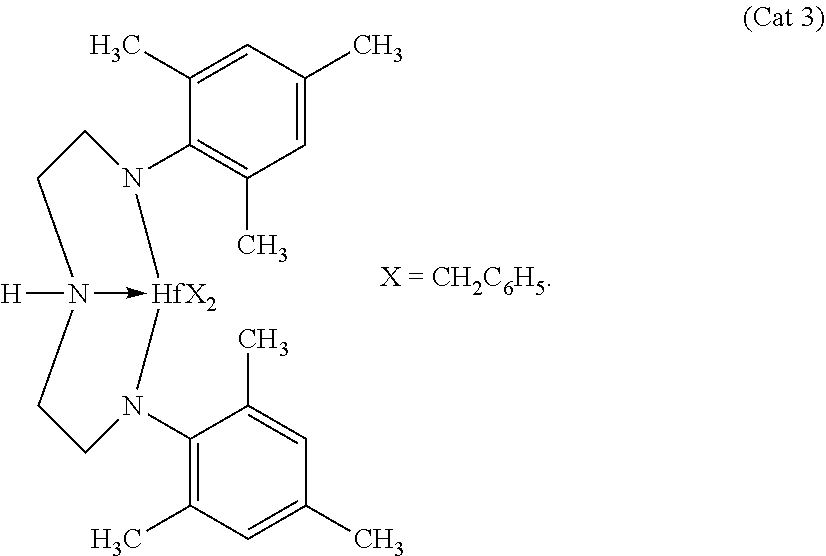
C1=C(C)C=C(C)C(N2[HfX2]3-N([H])(CCN3C3=C(C)C=C(C)C=C3C)CC2)=C1C
